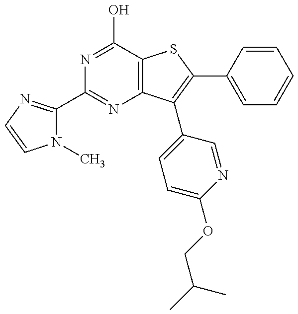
N1(C)C(C2=NC3=C(C(O)=N2)SC(C2=CC=CC=C2)=C3C2=CC=C(OCC(C)C)N=C2)=NC=C1
